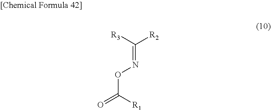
C(=NOC(=O)[R1])([R3])[R2]
